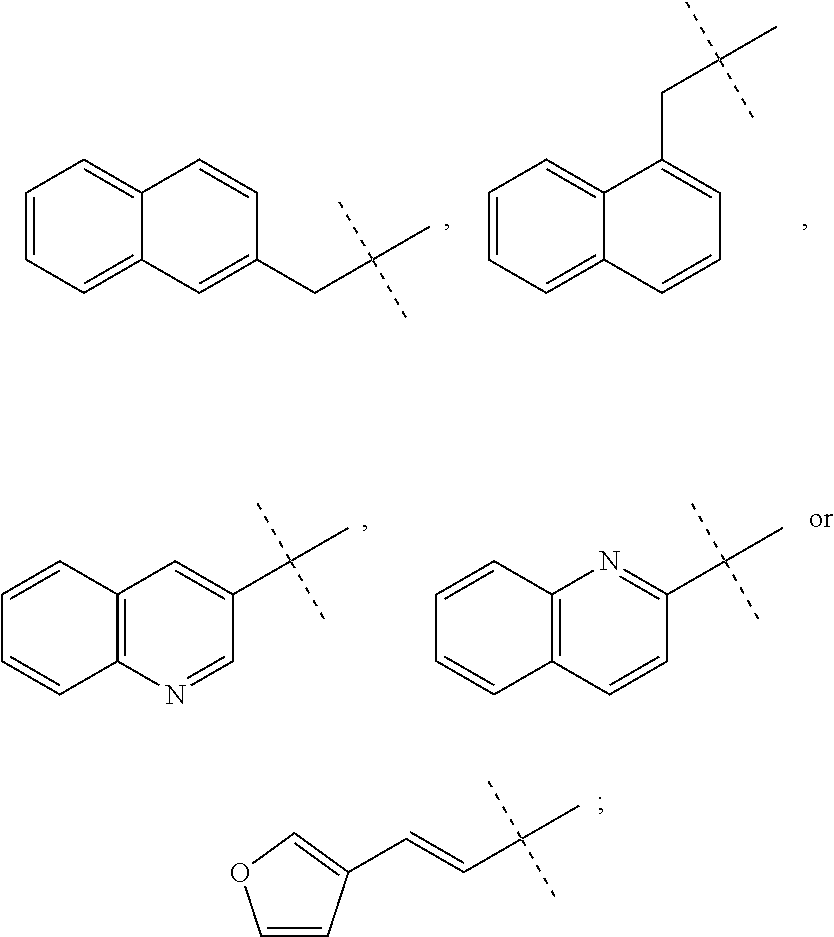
C1=CC=C2C(=C1)C=CC(CC(C)(C)C)=C2.C1=CC=C2C(=C1)C(CC(C)(C)C)=CC=C2.C1=CC2=C(C=C1)N=CC(C(C)(C)C)=C2.C1=CC2=C(C=C1)C=CC(C(C)(C)C)=N2.C1=CC(C=CC(C)(C)C)=CO1
